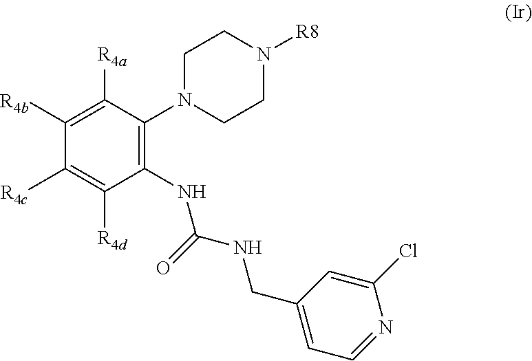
C1(NC(NCC2=CC=NC(Cl)=C2)=O)=C(N2CCN([R8])CC2)C([R4a])=C([R4b])C([R4c])=C1[R4d]
